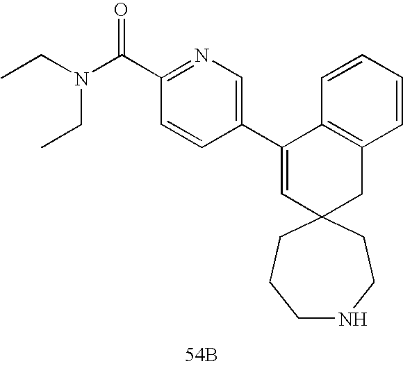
C1NCCC2(CC1)CC1=C(C(C3=CN=C(C(N(CC)CC)=O)C=C3)=C2)C=CC=C1.[54B]
